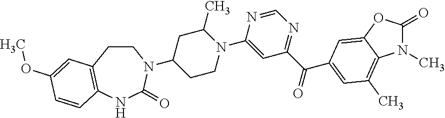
C1C(N2CCC3=C(NC2=O)C=CC(OC)=C3)CCN(C2=CC(C(=O)C3=CC(C)=C4C(=C3)OC(=O)N4C)=NC=N2)C1C
